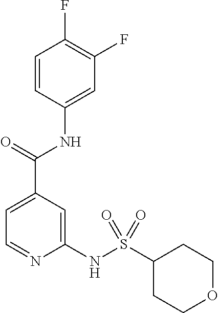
C1=CC(NC(C2=CC=NC(NS(C3CCOCC3)(=O)=O)=C2)=O)=CC(F)=C1F
